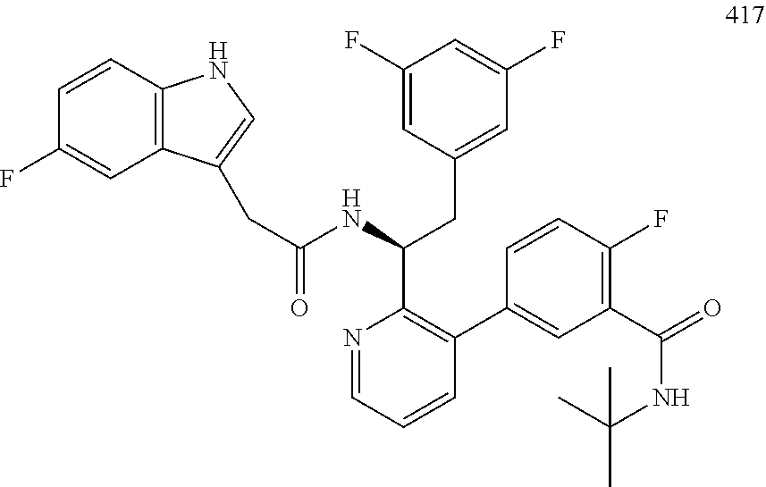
C12=C(C=CC(F)=C1)NC=C2CC(NC(CC1=CC(F)=CC(F)=C1)C1=C(C2=CC(C(=O)NC(C)(C)C)=C(F)C=C2)C=CC=N1)=O
